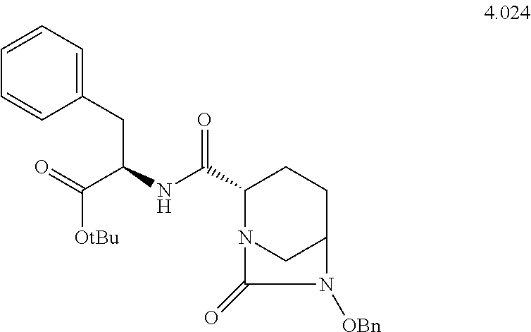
C(NC(C1N2CC(CC1)N([OBn])C2=O)=O)(C(=O)[OtBu])CC1=CC=CC=C1
